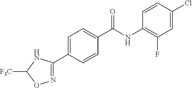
N1=C(C2=CC=C(C(=O)NC3=C(F)C=C(Cl)C=C3)C=C2)NC([F3C])O1
